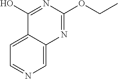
C1=C2C(=CN=C1)N=C(OCC)N=C2O
